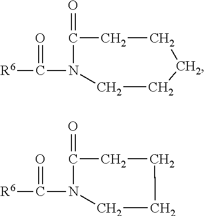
[R6]C(N1C(=O)CCCCC1)=O.[R6]C(N1C(=O)CCCC1)=O
